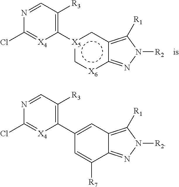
[X5]1(C2=C([R3])C=NC(Cl)=[X4]2)c[X6]c2c(c1)=C([R1])N([R2])N=2.C1(C2=C([R3])C=NC(Cl)=[X4]2)=CC2=C([R1])N([R2])N=C2C([R7])=C1
